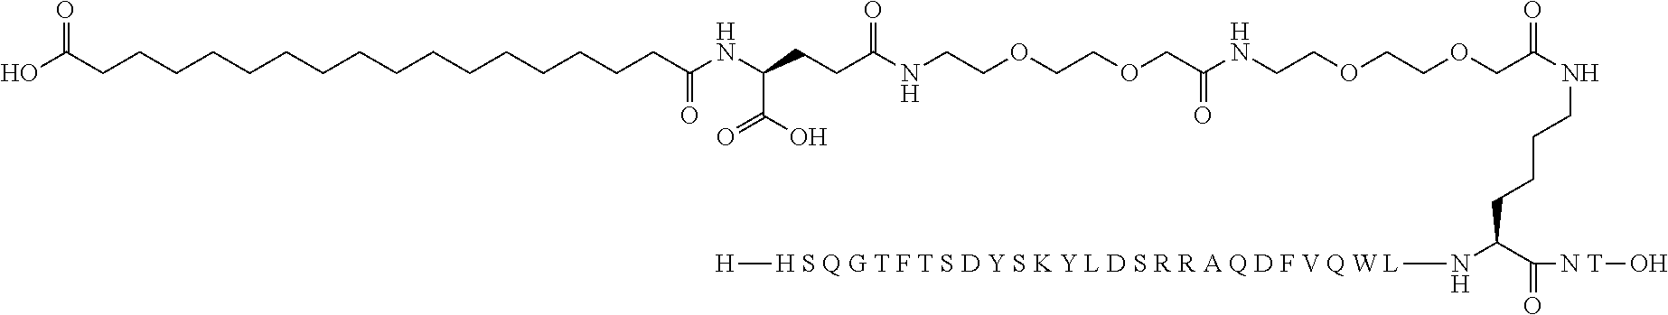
OC(CCCCCCCCCCCCCCCCC(=O)NC(C(=O)O)CCC(NCCOCCOCC(=O)NCCOCCOCC(NCCCCC(N[H S Q G T F T S D Y S K Y L D S R R A Q D F V Q W L][H])C(=O)[N T]O)=O)=O)=O
